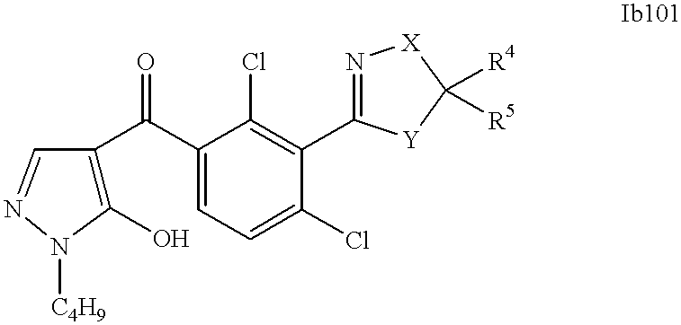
C1(O)=C(C(C2=CC=C(Cl)C(C3=N[X]C([R4])([R5])[Y]3)=C2Cl)=O)C=NN1[C4H9]
